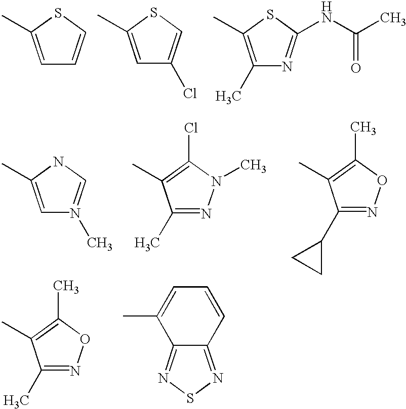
C1=C(C)SC=C1.C1=C(C)SC=C1Cl.C1(C)=C(C)SC(NC(C)=O)=N1.C1=C(C)NC=N1C.C1(C)=NN(C)C(Cl)=C1C.C1(C2CC2)=NOC(C)=C1C.C1(C)=NOC(C)=C1C.C12=NSN=C1C=CC=C2C
